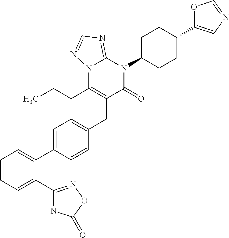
C1=CC=C(C2=NOC(=O)N2)C(C2=CC=C(CC3=C(CCC)N4C(=NC=N4)N(C4CCC(C5=CN=CO5)CC4)C3=O)C=C2)=C1
